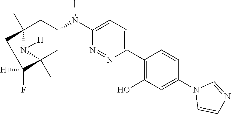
C12(C)N([H])C(C)(CC(N(C3=CC=C(C4=C(O)C=C(N5C=CN=C5)C=C4)N=N3)C)C1)C(F)([H])C2
